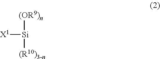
[X1][Si]([(OR9)n])[(R10)3-n]
